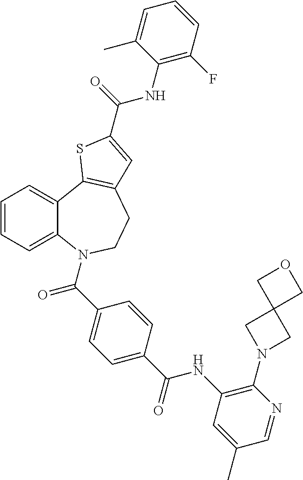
C1=CC=C2C(=C1)C1=C(CCN2C(C2=CC=C(C(NC3=C(N4CC5(C4)COC5)N=CC(C)=C3)=O)C=C2)=O)C=C(C(=O)NC2=C(F)C=CC=C2C)S1
